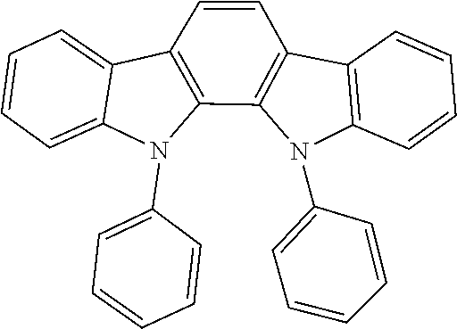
C1=CC=CC2=C1C1=C(C3=C(C=C1)C1=CC=CC=C1N3C1=CC=CC=C1)N2C1=CC=CC=C1
